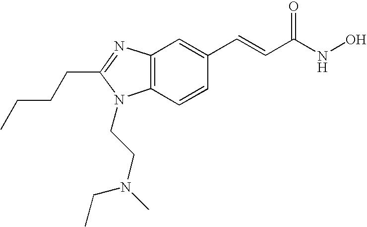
C12=C(C=CC(C=CC(=O)NO)=C1)N(CCN(CC)C)C(CCCC)=N2
